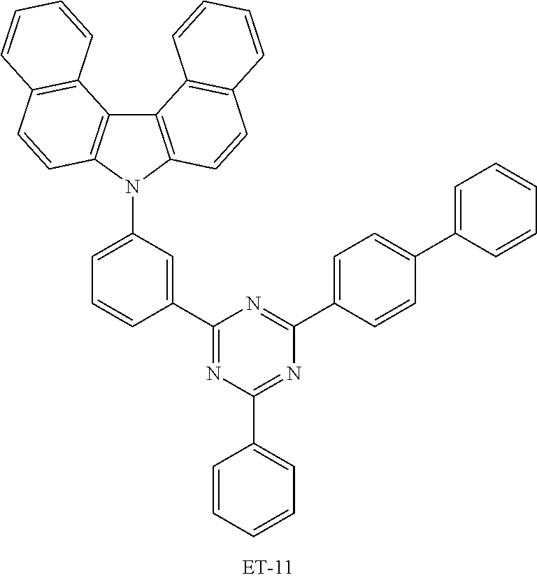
C1(N2C3=C(C4=C2C=CC2=C4C=CC=C2)C2=C(C=C3)C=CC=C2)=CC=CC(C2=NC(C3=CC=CC=C3)=NC(C3=CC=C(C4=CC=CC=C4)C=C3)=N2)=C1
